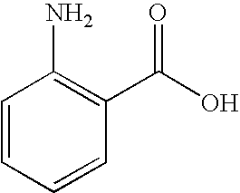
C1=CC=CC(C(O)=O)=C1N
